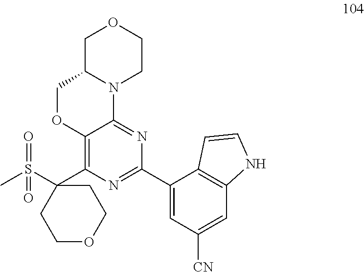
C1C2N(CCO1)C1=NC(C3=CC([CN])=CC4=C3C=CN4)=NC(C3(S(C)(=O)=O)CCOCC3)=C1OC2
